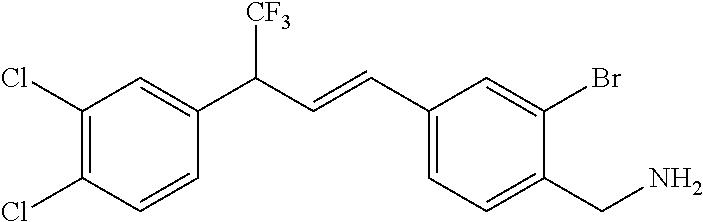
C1(CN)=CC=C(C=CC(C2=CC(Cl)=C(Cl)C=C2)[CF3])C=C1Br
